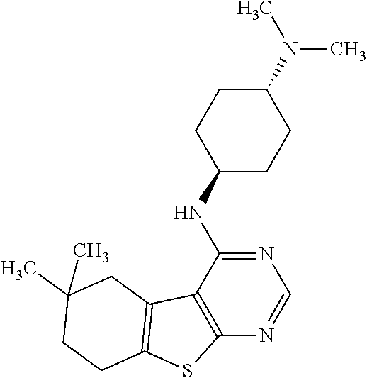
N1=C(NC2CCC(N(C)C)CC2)C2=C(N=C1)SC1=C2CC(C)(C)CC1
